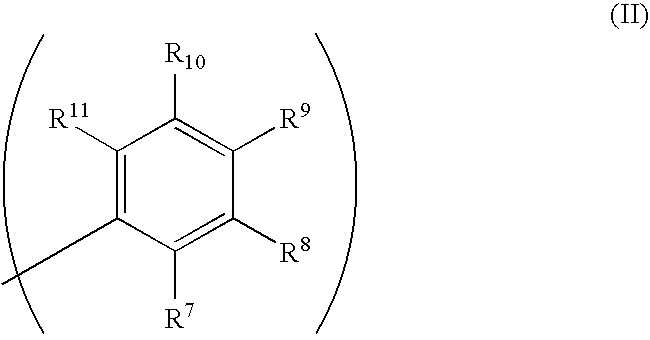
C1([R11])=C(C)C([R7])=C([R8])C([R9])=C1[R10]
